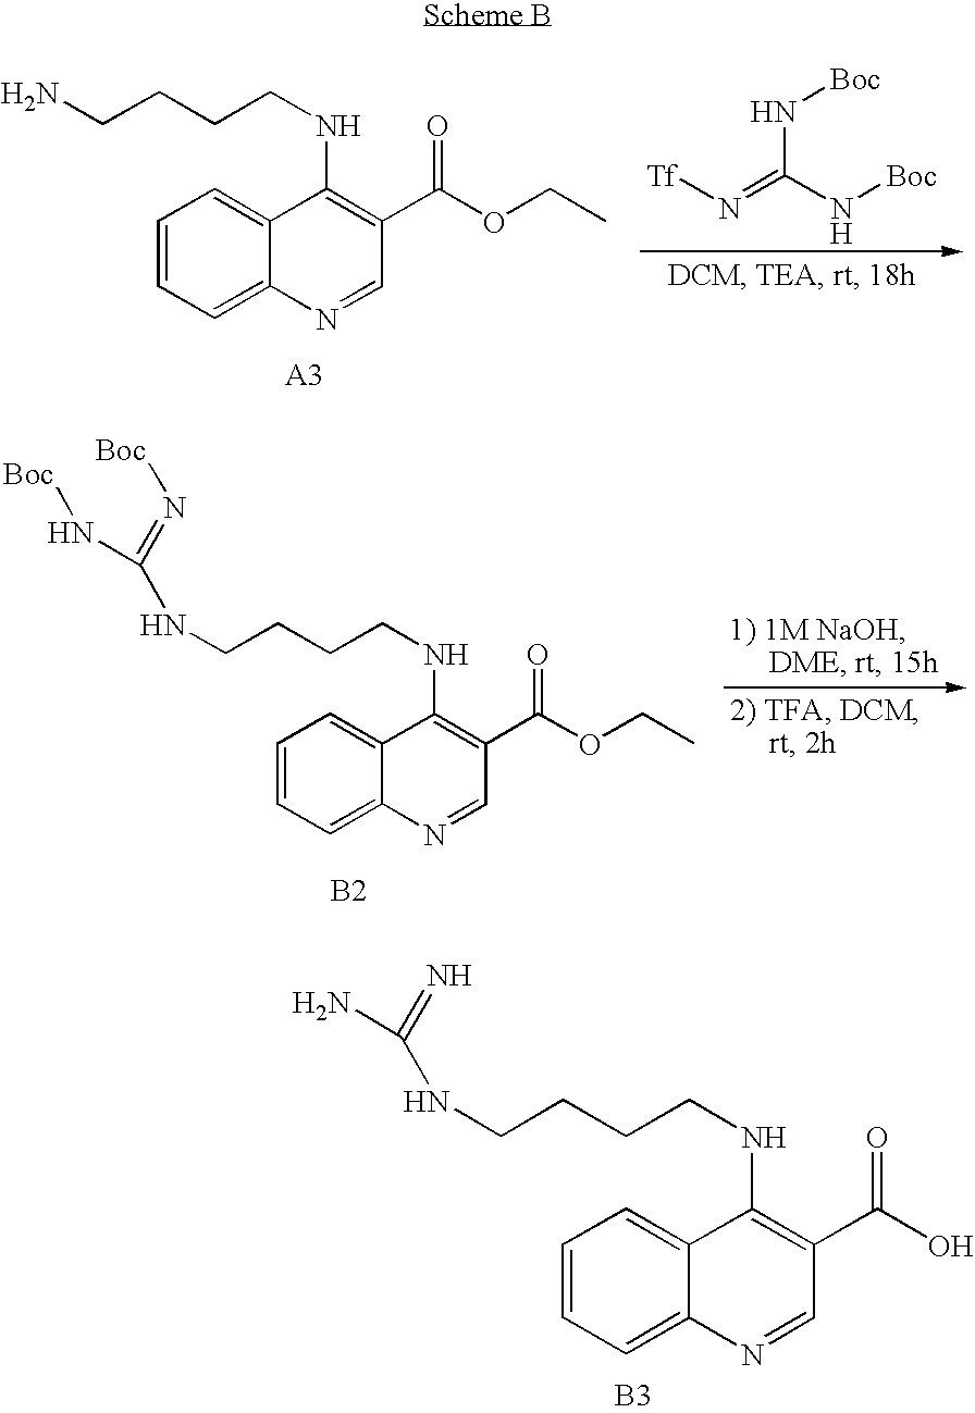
C1=CC=C2C(=C1)C(NCCCCN)=C(C(OCC)=O)C=N2.N(C(N[Boc])=N[Tf])[Boc].C1=CC=C2C(=C1)C(NCCCCNC(=N[Boc])N[Boc])=C(C(OCC)=O)C=N2.[B2].C1=CC=C2C(=C1)C(NCCCCNC(=N)N)=C(C(O)=O)C=N2.[B3]
